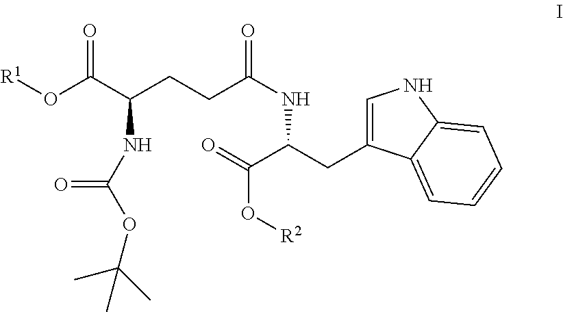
[R1]OC(C(CCC(NC(CC1=CNC2=CC=CC=C12)C(=O)O[R2])=O)NC(OC(C)(C)C)=O)=O
